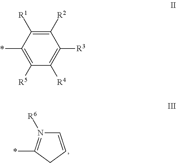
C1=CCC(*)=N1[R6].C1([R2])=C([R1])C(*)=C([R5])C([R4])=C1[R3]
